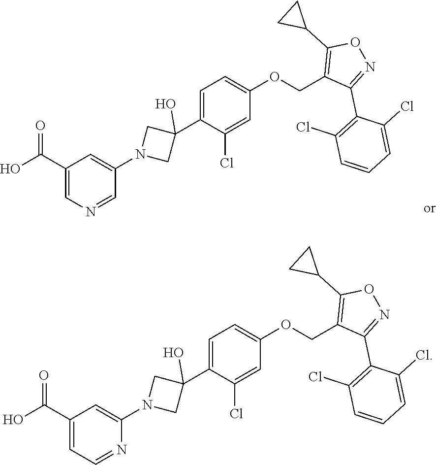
C1(C(O)=O)=CN=CC(N2CC(C3=CC=C(OCC4=C(C5CC5)ON=C4C4=C(Cl)C=CC=C4Cl)C=C3Cl)(O)C2)=C1.C1(C(O)=O)=CC=NC(N2CC(C3=CC=C(OCC4=C(C5CC5)ON=C4C4=C(Cl)C=CC=C4Cl)C=C3Cl)(O)C2)=C1
